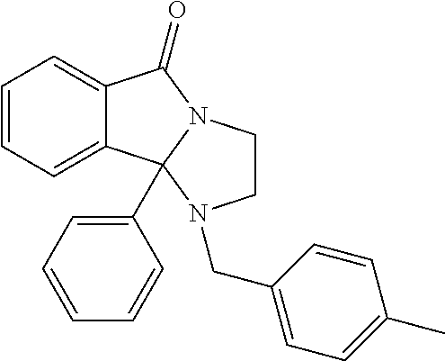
C12=CC=CC=C1C1(C3=CC=CC=C3)N(C2=O)CCN1CC1=CC=C(C)C=C1
